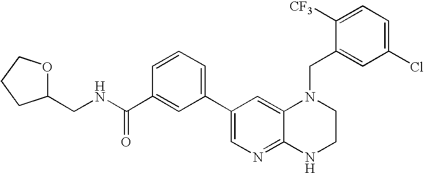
C1(C2=CC=CC(C(NCC3OCCC3)=O)=C2)=CN=C2C(=C1)N(CC1=CC(Cl)=CC=C1[CF3])CCN2
